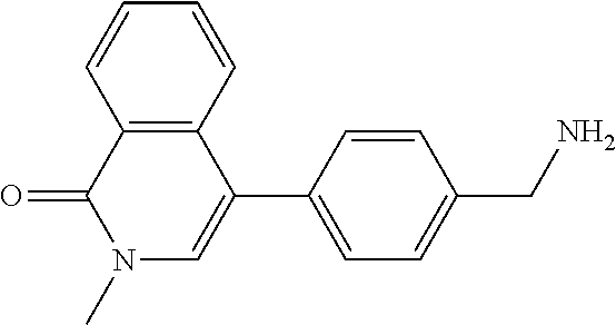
C1=CC2=C(C=C1)C(C1=CC=C(CN)C=C1)=CN(C)C2=O
